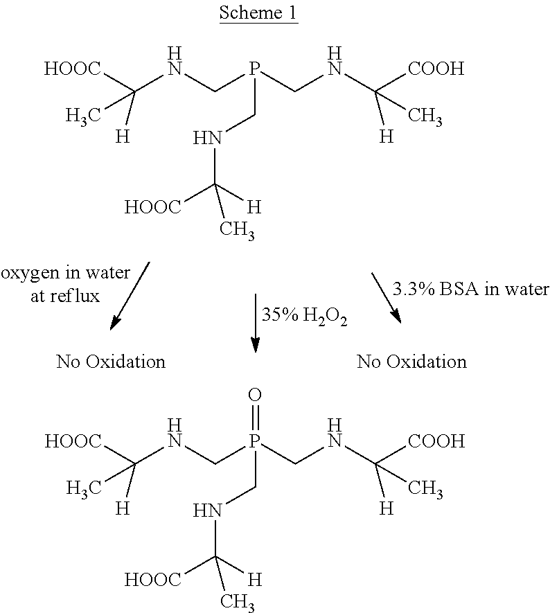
[HOOC]C(NCP(CNC([COOH])(C)[H])CNC([HOOC])([H])C)(C)[H].[HOOC]C(NCP(CNC([COOH])(C)[H])(CNC([HOOC])([H])C)=O)(C)[H]
